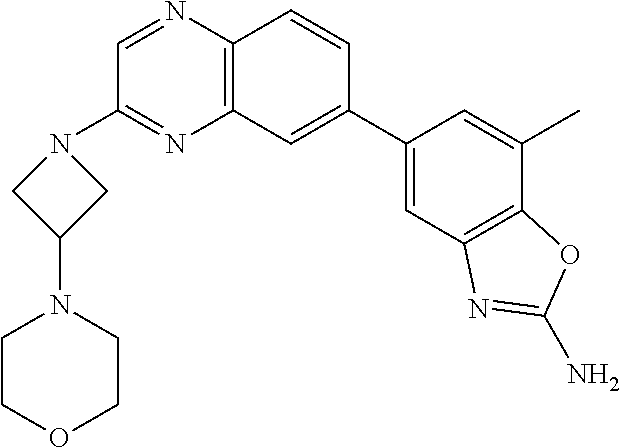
C1(C2=CC3=C(C=C2)N=CC(N2CC(N4CCOCC4)C2)=N3)=CC2=C(C(C)=C1)OC(N)=N2
